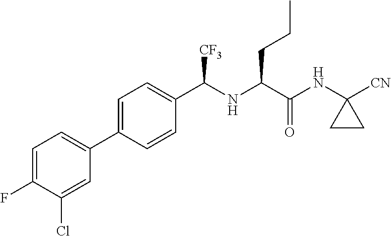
C1=C(F)C(Cl)=CC(C2=CC=C(C(NC(C(NC3([CN])CC3)=O)CCC)[CF3])C=C2)=C1
